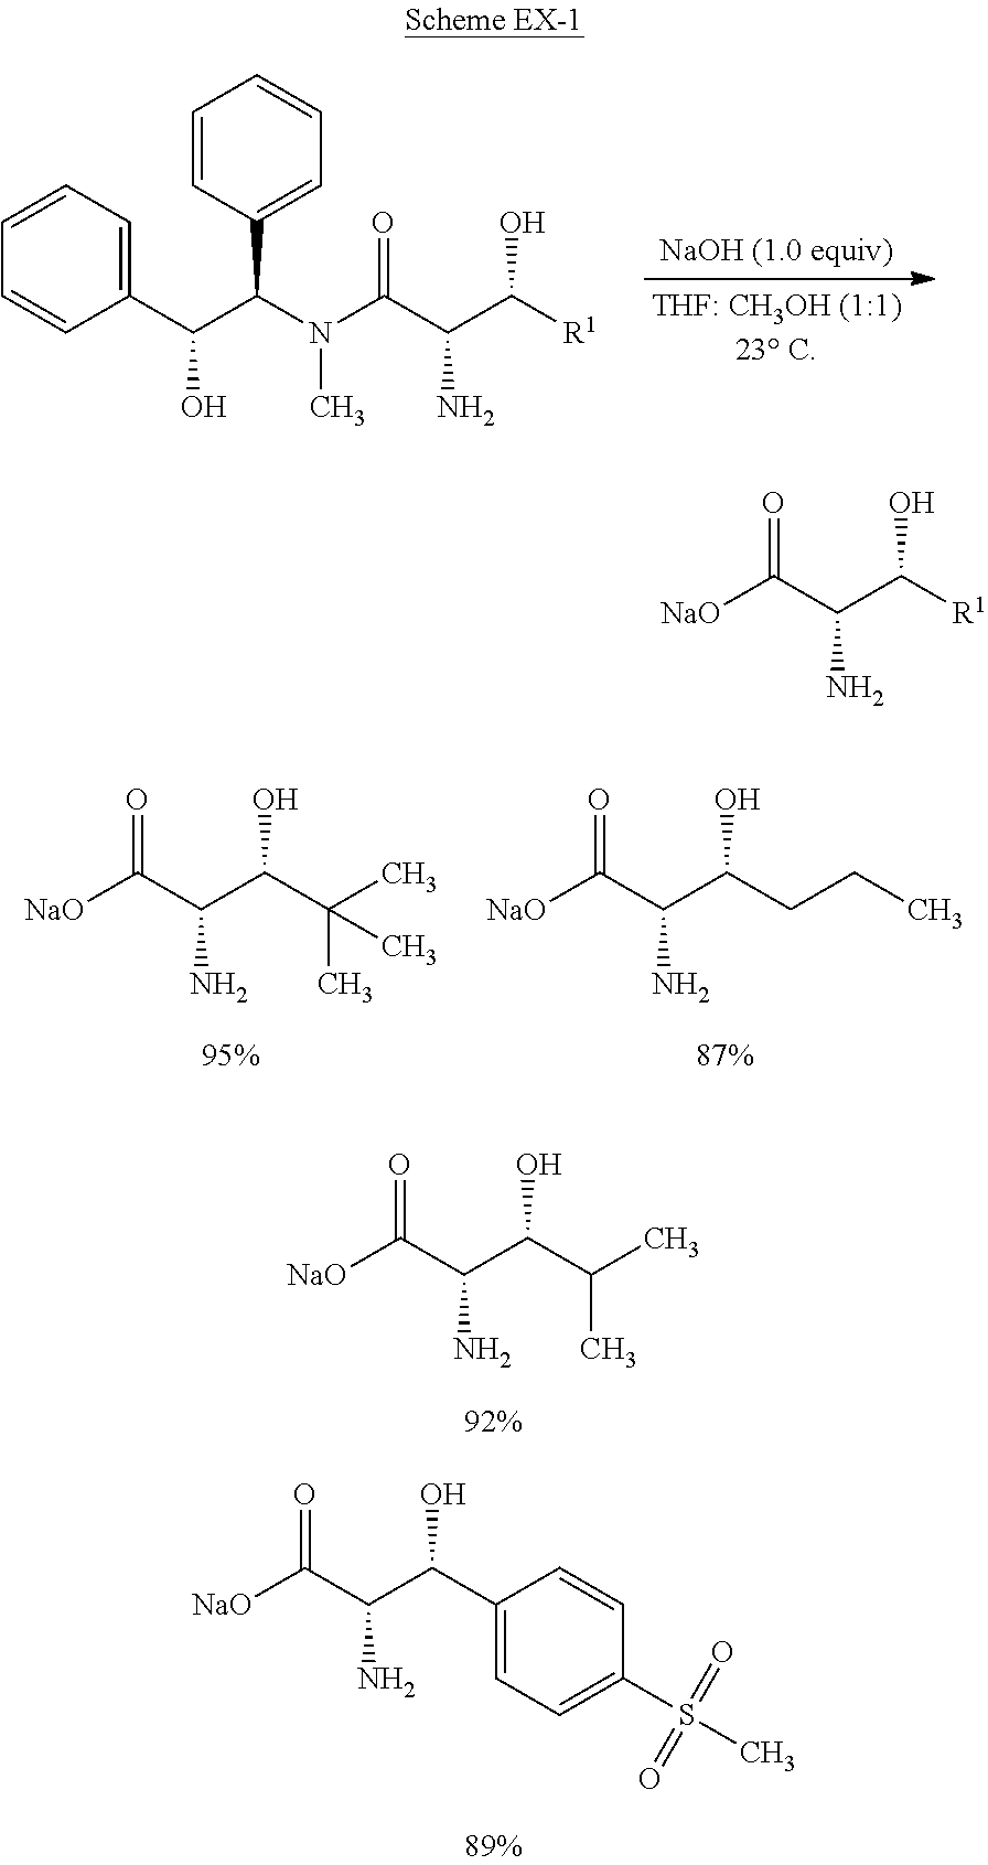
N(C(C(C([R1])O)N)=O)(C)C(C1=CC=CC=C1)C(C1=CC=CC=C1)O.[NaO]C(C(C(C(C)(C)C)O)N)=O.[NaO]C(C(C(CCC)O)N)=O.[NaO]C(C(C(C(C)C)O)N)=O.[NaO]C(C(C(C1=CC=C(S(C)(=O)=O)C=C1)O)N)=O.[NaO]C(C(C([R1])O)N)=O
